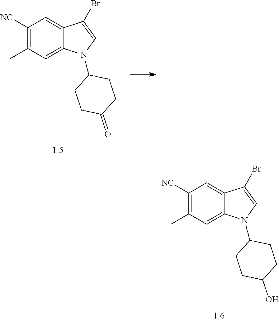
C1([NC])=C(C)C=C2C(=C1)C(Br)=CN2C1CCC(O)CC1.C1([NC])=C(C)C=C2C(=C1)C(Br)=CN2C1CCC(=O)CC1
